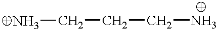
[NH3]CCCN
